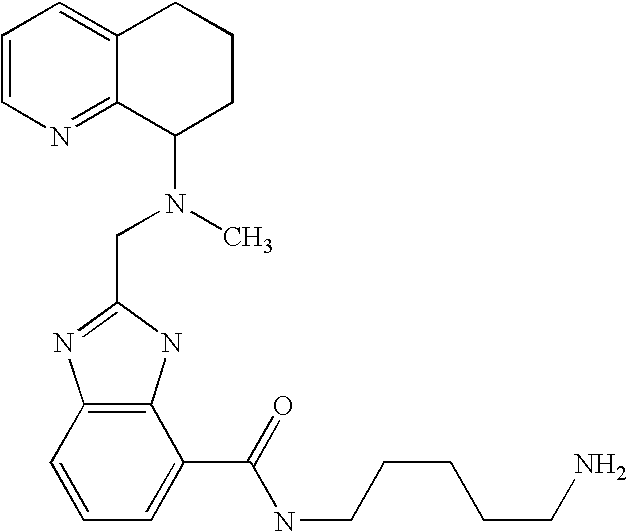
C1=CN=C2C(=C1)CCCC2N(C)CC1=NC2=C(N1)C(C(NCCCCCN)=O)=CC=C2
